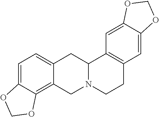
C1=C2C(=C3C(=C1)CC1N(C3)CCC3=C1C=C1C(=C3)OCO1)OCO2
